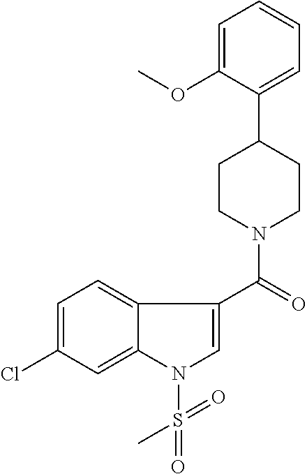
C1=C(OC)C(C2CCN(C(=O)C3=CN(S(=O)(=O)C)C4=CC(Cl)=CC=C34)CC2)=CC=C1
